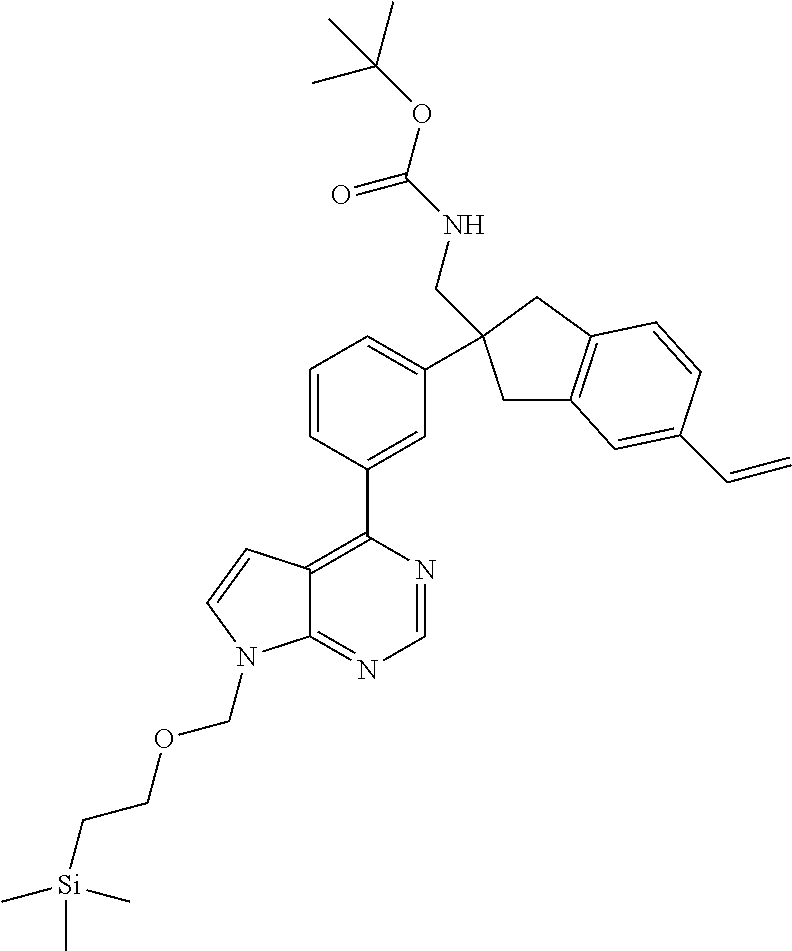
C1=CC(C2=C3C(=NC=N2)N(COCC[Si](C)(C)C)C=C3)=CC(C2(CNC(=O)OC(C)(C)C)CC3=C(C2)C=CC(C=C)=C3)=C1
